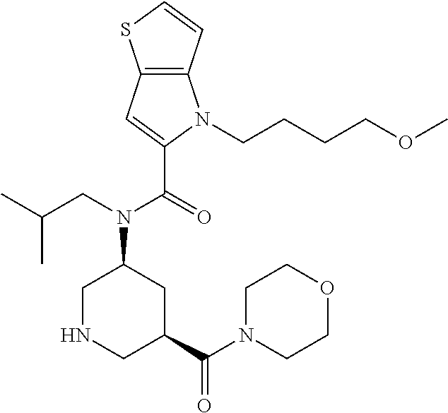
C1NCC(C(N2CCOCC2)=O)CC1N(CC(C)C)C(=O)C1=CC2=C(N1CCCCOC)C=CS2
